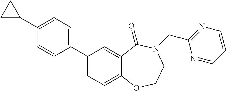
C1(C2=CC=C(C3CC3)C=C2)=CC=C2C(=C1)C(=O)N(CC1=NC=CC=N1)CCO2
